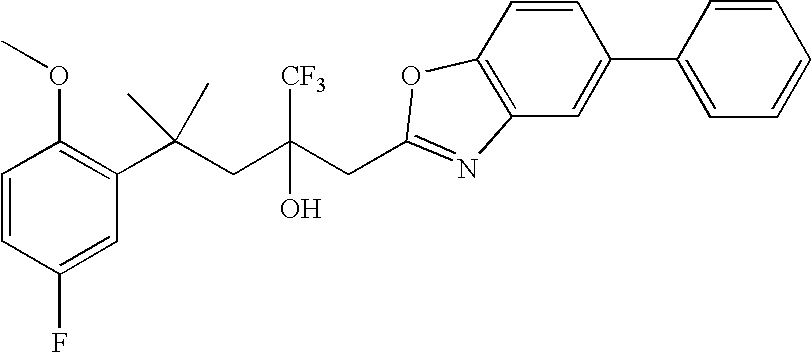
C1(F)=CC(C(CC(CC2=NC3=C(O2)C=CC(C2=CC=CC=C2)=C3)(O)[CF3])(C)C)=C(OC)C=C1
